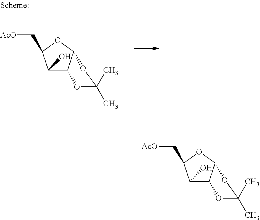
[AcO]CC1C(O)C2C(OC(C)(C)O2)O1.[AcO]CC1C(O)C2C(OC(C)(C)O2)O1
